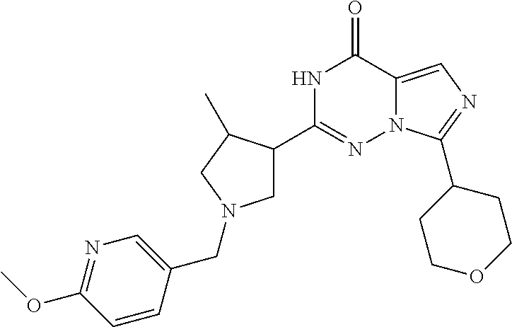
N1C(C2CN(CC3=CN=C(OC)C=C3)CC2C)=NN2C(=CN=C2C2CCOCC2)C1=O
